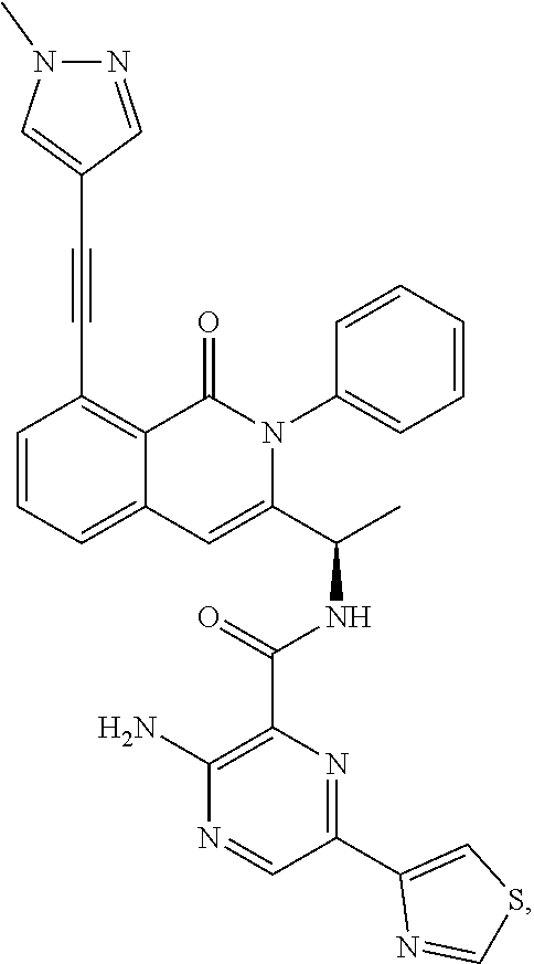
C1=CC=C2C(=C1C#CC1=CN(C)N=C1)C(=O)N(C1=CC=CC=C1)C(C(C)NC(C1=C(N)N=CC(C3=CSC=N3)=N1)=O)=C2
